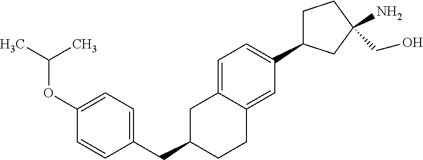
C1=C2C(=CC(C3CCC(N)(CO)C3)=C1)CCC(CC1=CC=C(OC(C)C)C=C1)C2
